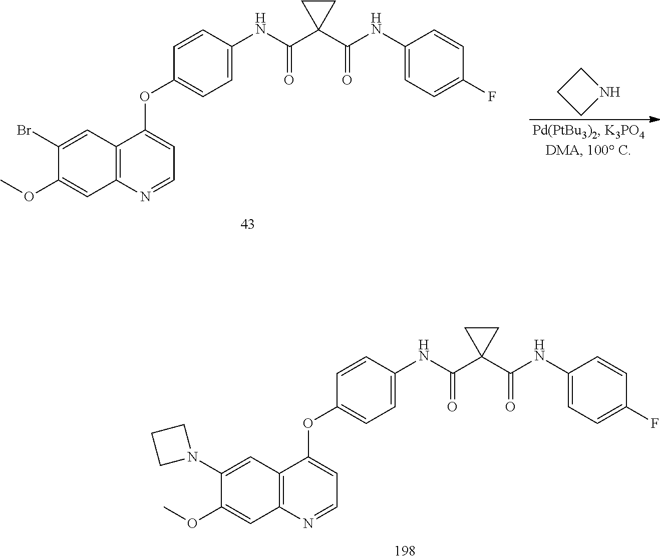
C1=CC(NC(=O)C2(C(=O)NC3=CC=C(F)C=C3)CC2)=CC=C1OC1=CC=NC2=C1C=C(Br)C(OC)=C2.C1CNC1.C1=CC(NC(=O)C2(C(=O)NC3=CC=C(F)C=C3)CC2)=CC=C1OC1=CC=NC2=C1C=C(N1CCC1)C(OC)=C2
